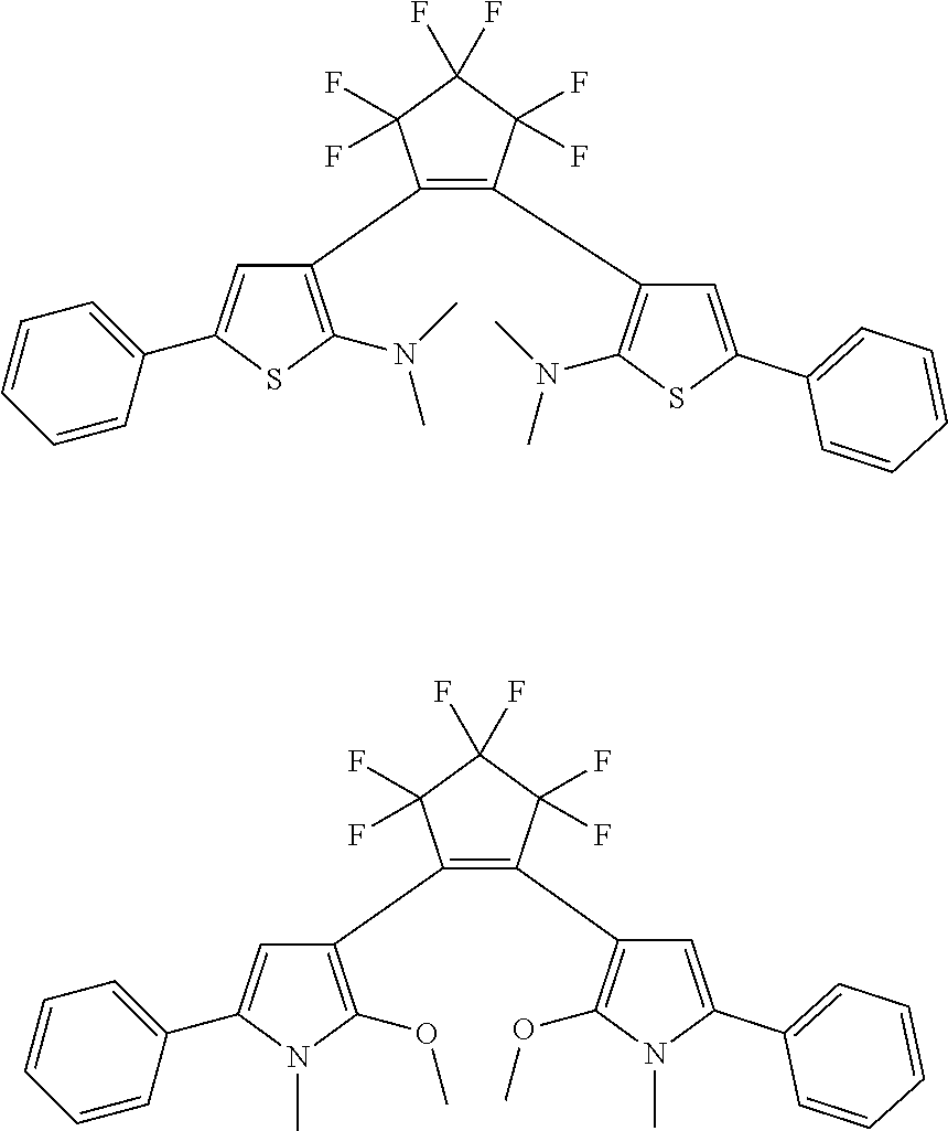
C1(C2=C(N(C)C)SC(C3=CC=CC=C3)=C2)=C(C2=C(N(C)C)SC(C3=CC=CC=C3)=C2)C(F)(F)C(F)(F)C1(F)F.C1(C2=C(OC)N(C)C(C3=CC=CC=C3)=C2)=C(C2=C(OC)N(C)C(C3=CC=CC=C3)=C2)C(F)(F)C(F)(F)C1(F)F
